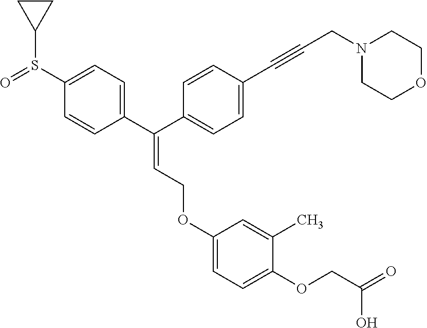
C(=CCOC1=CC=C(OCC(=O)O)C(C)=C1)(C1=CC=C(S(C2CC2)=O)C=C1)C1=CC=C(C#CCN2CCOCC2)C=C1
